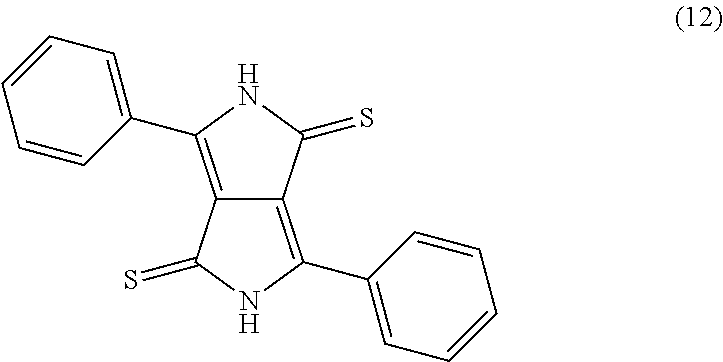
C12=C(C3=CC=CC=C3)NC(=S)C1=C(C1=CC=CC=C1)NC2=S
